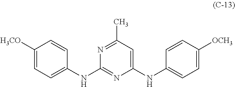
C1([H3CO])=CC=C(NC2=NC(NC3=CC=C([OCH3])C=C3)=CC(C)=N2)C=C1
